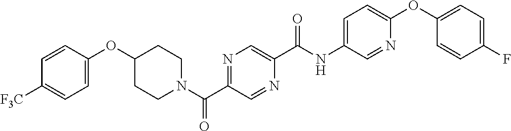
C1=CC(OC2CCN(C(C3=NC=C(C(NC4=CC=C(OC5=CC=C(F)C=C5)N=C4)=O)N=C3)=O)CC2)=CC=C1[F3C]
